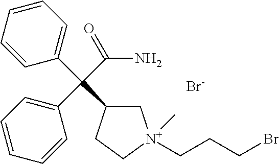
C(C(C1C[N+](CCCBr)(C)CC1)(C1=CC=CC=C1)C1=CC=CC=C1)(N)=O.[Br-]
